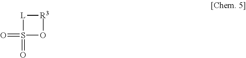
[R3]1[L]S(=O)(=O)O1
